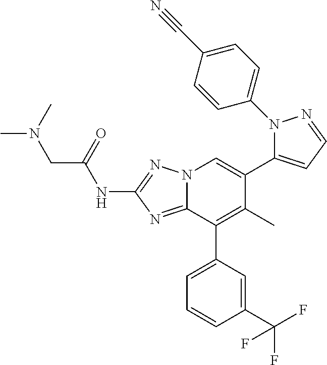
N12C(=NC(NC(CN(C)C)=O)=N1)C(C1=CC=CC(C(F)(F)F)=C1)=C(C)C(C1=CC=NN1C1=CC=C(C#N)C=C1)=C2
